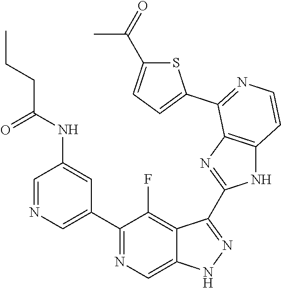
C1=NC=C(C2=NC=C3C(=C2F)C(C2=NC4=C(N2)C=CN=C4C2=CC=C(C(=O)C)S2)=NN3)C=C1NC(CCC)=O
